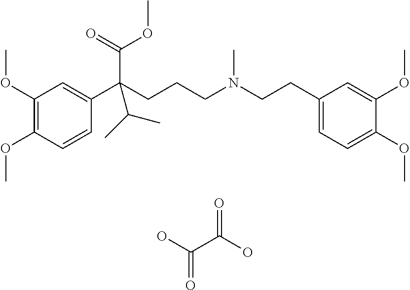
C1(OC)=C(OC)C=CC(C(CCCN(CCC2=CC=C(OC)C(OC)=C2)C)(C(=O)OC)C(C)C)=C1.OC(C(O)=O)=O
